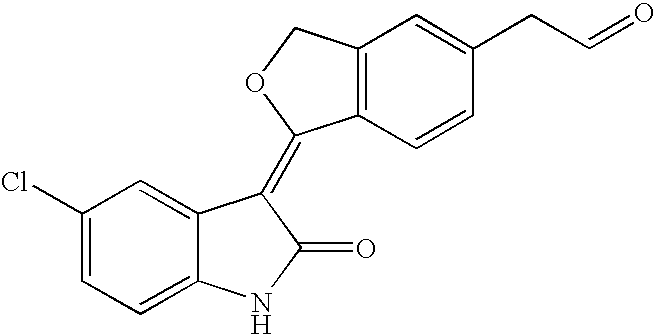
C1=C2C(=CC=C1Cl)NC(=O)C2=C1C2=C(CO1)C=C(CC=O)C=C2
